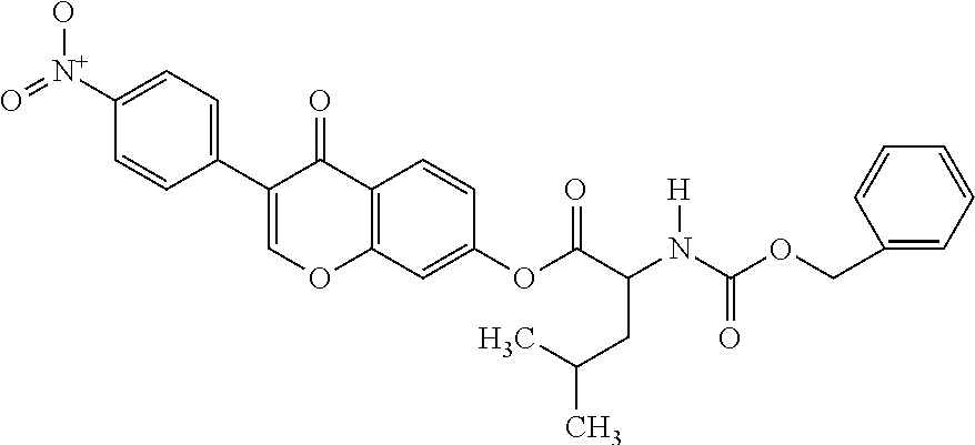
[N+](=O)(O)C1=CC=C(C2=COC3=C(C2=O)C=CC(OC(C(N(C(OCC2=CC=CC=C2)=O)[H])CC(C)C)=O)=C3)C=C1
